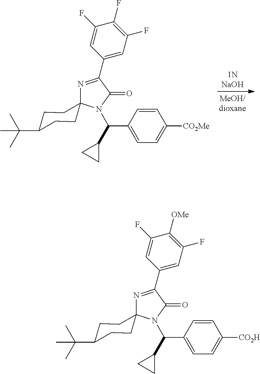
N1=C(C2=CC(F)=C(F)C(F)=C2)C(=O)N(C(C2CC2)C2=CC=C([CO2Me])C=C2)C12CCC(C(C)(C)C)CC2.N1=C(C2=CC(F)=C([OMe])C(F)=C2)C(=O)N(C(C2CC2)C2=CC=C([CO2H])C=C2)C12CCC(C(C)(C)C)CC2
